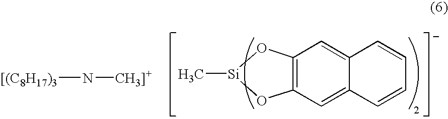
C[Si]1OC2=C(C=C3C(=C2)C=CC=C3)O1.N([CH3]+])[[(C8H17)3]
